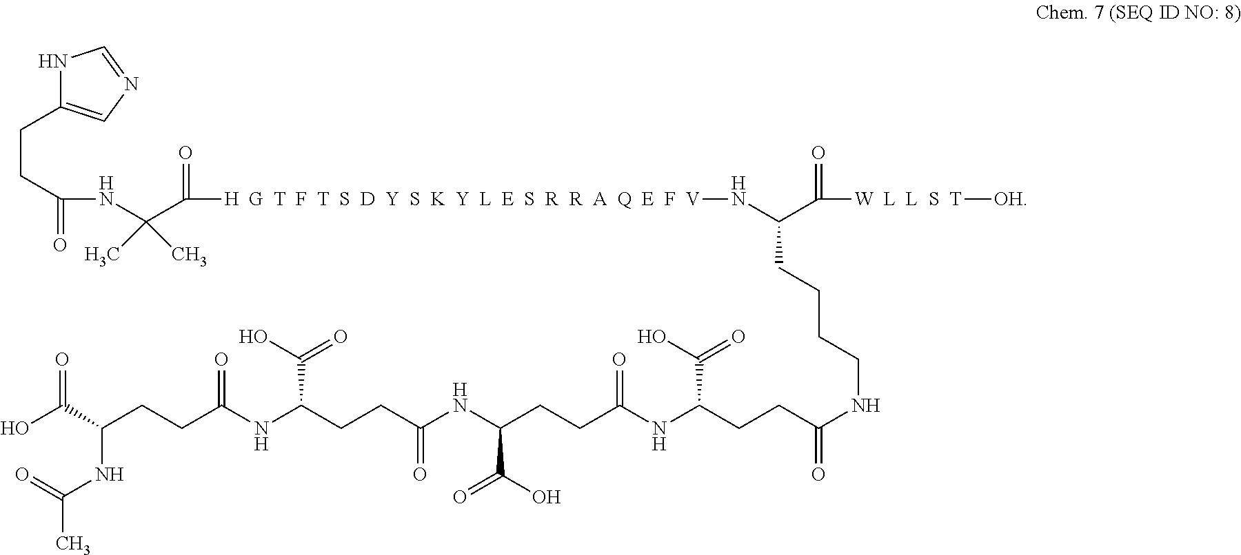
N1C(CCC(NC(C)(C)C([H  G  T  F  T  S  D  Y  S  K  Y  L  E  S  R  R  A  Q  E  F  V]NC(C([W  L  L  S  T][OH])=O)CCCCNC(CCC(NC(CCC(NC(CCC(NC(CCC(NC(=O)C)C(=O)O)=O)C(=O)O)=O)C(=O)O)=O)C(=O)O)=O)=O)=O)=CN=C1
